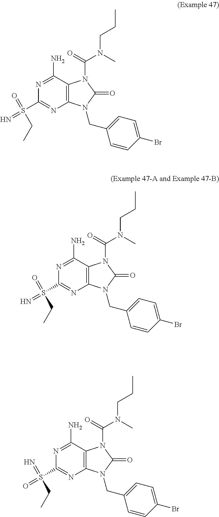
N1=C(N)C2=C(N=C1S(=N)(=O)CC)N(CC1=CC=C(Br)C=C1)C(=O)N2C(=O)N(C)CCC.N1=C(N)C2=C(N=C1S(=N)(=O)CC)N(CC1=CC=C(Br)C=C1)C(=O)N2C(=O)N(C)CCC.N1=C(N)C2=C(N=C1S(=O)(=N)CC)N(CC1=CC=C(Br)C=C1)C(=O)N2C(=O)N(C)CCC
